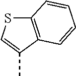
C12=C(C(C)=CS1)C=CC=C2
